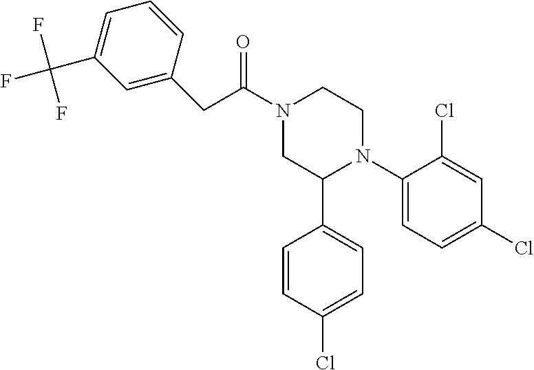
O=C(N1CC(C2=CC=C(Cl)C=C2)N(C2=CC=C(Cl)C=C2Cl)CC1)CC1=CC(C(F)(F)F)=CC=C1
